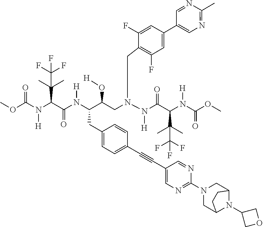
O(C(N(C(C(N(C(C(CN(N(C(C(N(C(OC)=O)[H])C(C)(C)C(F)(F)F)=O)[H])CC1=C(F)C=C(C2=CN=C(C)N=C2)C=C1F)O[H])CC1=CC=C(C#CC2=CN=C(N3CC4N(C5COC5)C(C3)CC4)N=C2)C=C1)[H])=O)C(C)(C)C(F)(F)F)[H])=O)C
